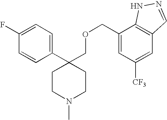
C1(C2(COCC3=CC([CF3])=CC4=C3NN=C4)CCN(C)CC2)=CC=C(F)C=C1
